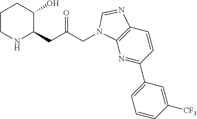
C1CNC(CC(CN2C3=C(C=CC(C4=CC=CC([CF3])=C4)=N3)N=C2)=O)C(O)C1
